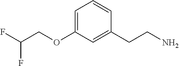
C(F)(F)COC1=CC=CC(CCN)=C1
